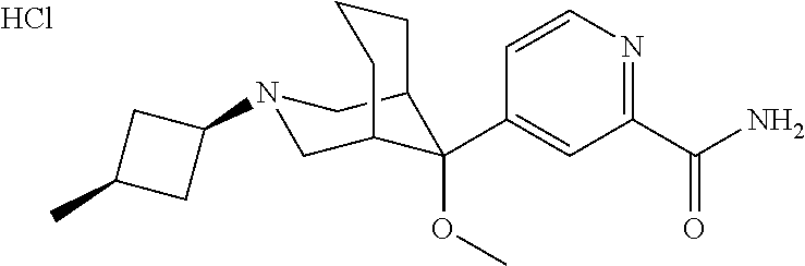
Cl.C1(C(N)=O)=NC=CC(C2(OC)C3CN(C4CC(C)C4)CC2CCC3)=C1
